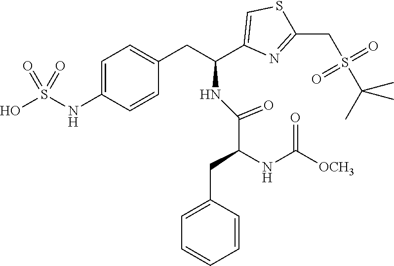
C1=C(NS(O)(=O)=O)C=CC(CC(C2=CSC(CS(=O)(=O)C(C)(C)C)=N2)NC(C(NC([OCH3])=O)CC2=CC=CC=C2)=O)=C1
